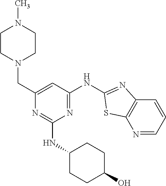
N1=CC=CC2=C1SC(NC1=NC(NC3CCC(O)CC3)=NC(CN3CCN(C)CC3)=C1)=N2
